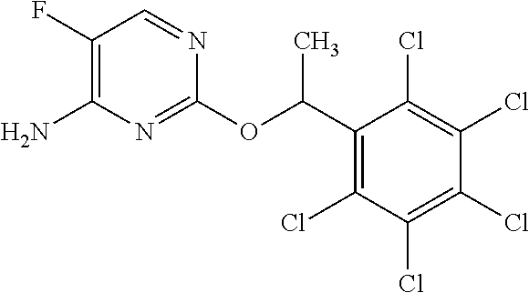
C1(OC(C2=C(Cl)C(Cl)=C(Cl)C(Cl)=C2Cl)C)=NC(N)=C(F)C=N1
